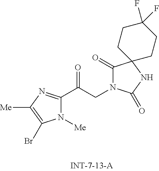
N1([Me])C(C(CN2C(=O)C3(NC2=O)CCC(F)(F)CC3)=O)=NC([Me])=C1Br
